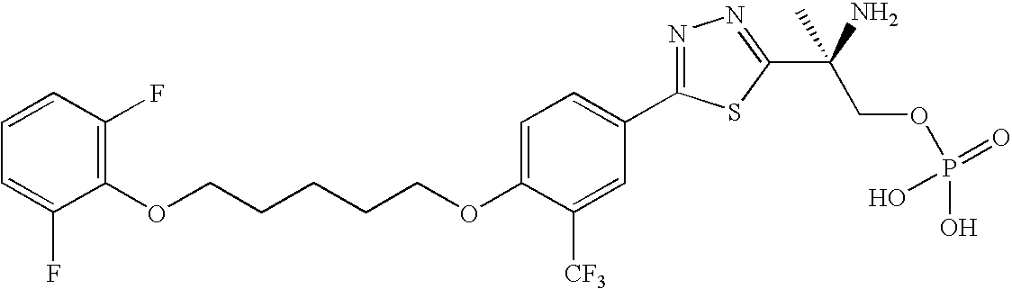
C(OC1=CC=C(C2=NN=C(C(COP(O)(=O)O)(N)C)S2)C=C1[CF3])CCCCOC1=C(F)C=CC=C1F
